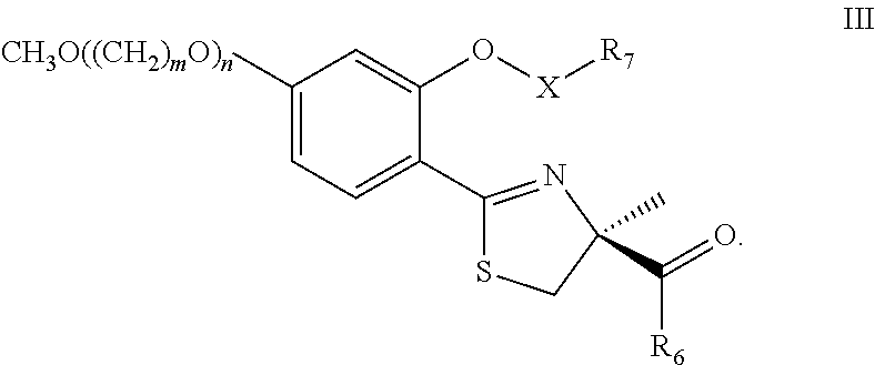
C1([CH3O((CH2)mO)n])=CC=C(C2=NC(C([R6])=O)(C)CS2)C(O[X][R7])=C1
